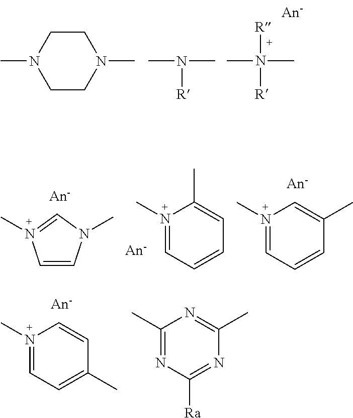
CN1CCN(C)CC1.CN(C)[R].CN(C)([R])[R].N1(C)=CC=CC=C1C.N1(C)=CC=CC(C)=C1.C1=CN(C)C=N1C.N1(C)=CC=C(C)C=C1.C1(C)=NC([Ra])=NC(C)=N1
